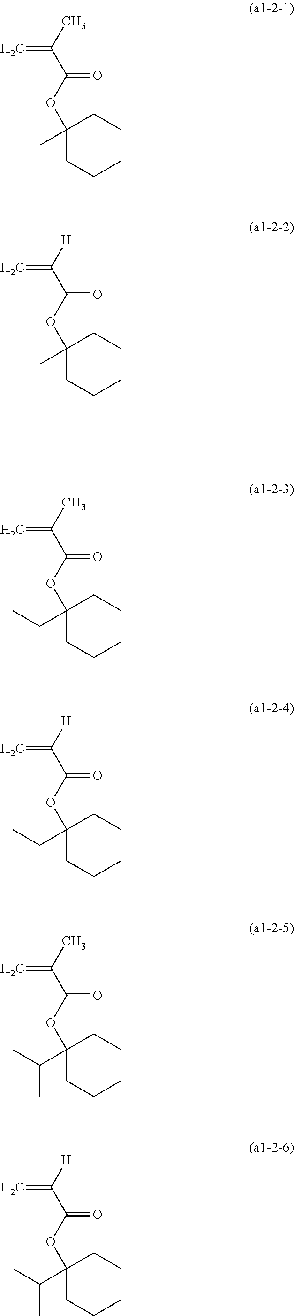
CC(C(OC1(C)CCCCC1)=O)=C.[H]C(C(OC1(C)CCCCC1)=O)=C.CC(C(OC1(CC)CCCCC1)=O)=C.[H]C(C(OC1(CC)CCCCC1)=O)=C.CC(C(OC1(C(C)C)CCCCC1)=O)=C.[H]C(C(OC1(C(C)C)CCCCC1)=O)=C
